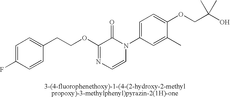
C1(CCOC2=NC=CN(C3=CC=C(OCC(O)(C)C)C(C)=C3)C2=O)=CC=C(F)C=C1
